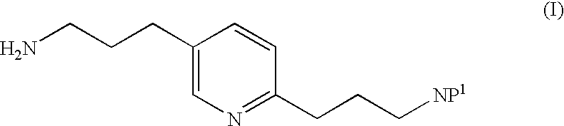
NCCCC1=CN=C(CCC[NP1])C=C1
